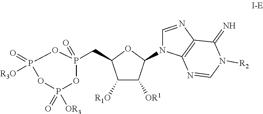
C1([R1O])C([OR1])C(N2C=NC3=C2N=CN([R2])C3=N)OC1CP1(=O)OP([R3O])(=O)OP(=O)([OR3])O1
